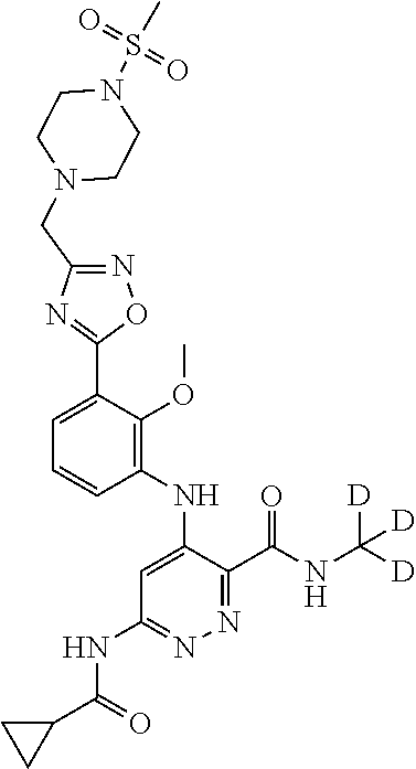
C1=C(C2=NC(CN3CCN(S(=O)(=O)C)CC3)=NO2)C(OC)=C(NC2=CC(NC(C3CC3)=O)=NN=C2C(NC([D])([D])[D])=O)C=C1
